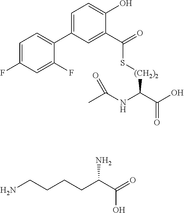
NCCCCC(C(O)=O)N.C1=C(F)C=C(F)C(C2=CC=C(O)C(C(=O)S[(CH2)2]C(C(=O)O)NC(C)=O)=C2)=C1
